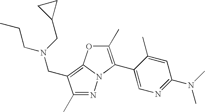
N1=C(C)C(CN(CC2CC2)CCC)=C2N1C(C1=CN=C(N(C)C)C=C1C)=C(C)O2
